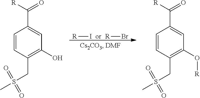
[R]I.[R]Br.C1=CC(CS(=O)(=O)C)=C(O)C=C1C(=O)[R].C1=CC(CS(=O)(=O)C)=C(O[R])C=C1C(=O)[R]
